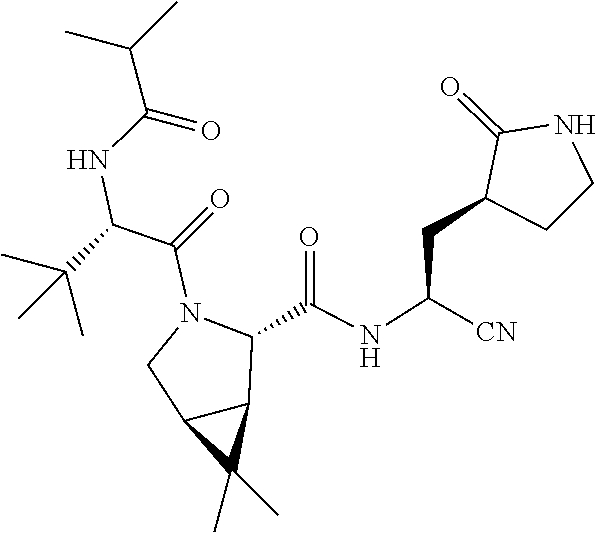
C(C(NC(C(=O)N1C(C(NC(CC2C(=O)NCC2)[CN])=O)C2C(C2(C)C)C1)C(C)(C)C)=O)(C)C
